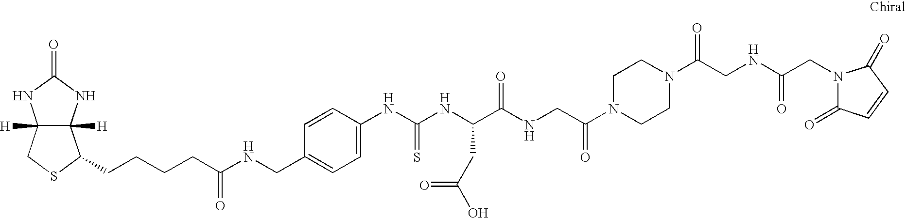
C12([H])C([H])(NC(=O)N1)C(CCCCC(NCC1=CC=C(NC(NC(C(NCC(N3CCN(C(CNC(CN4C(=O)C=CC4=O)=O)=O)CC3)=O)=O)CC(O)=O)=S)C=C1)=O)SC2
